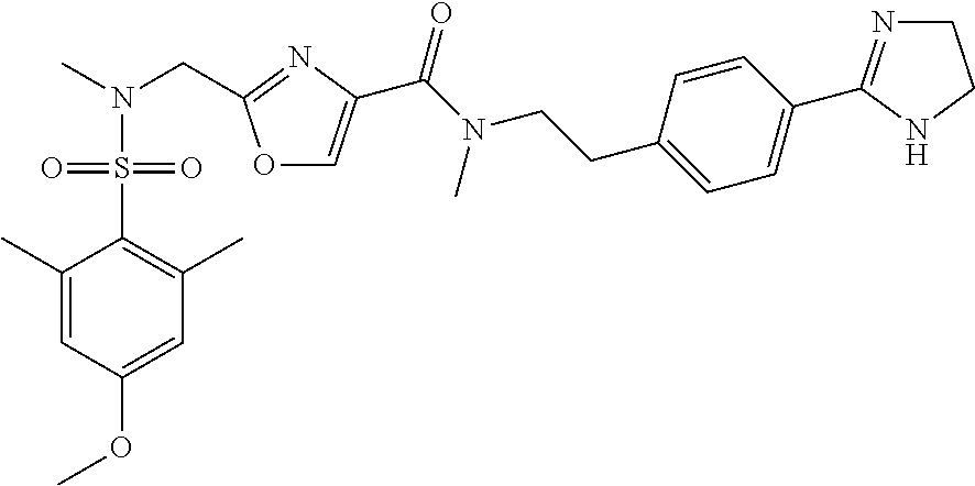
CN(CC1=NC(C(N(C)CCC2=CC=C(C3=NCCN3)C=C2)=O)=CO1)S(C1=C(C)C=C(OC)C=C1C)(=O)=O
